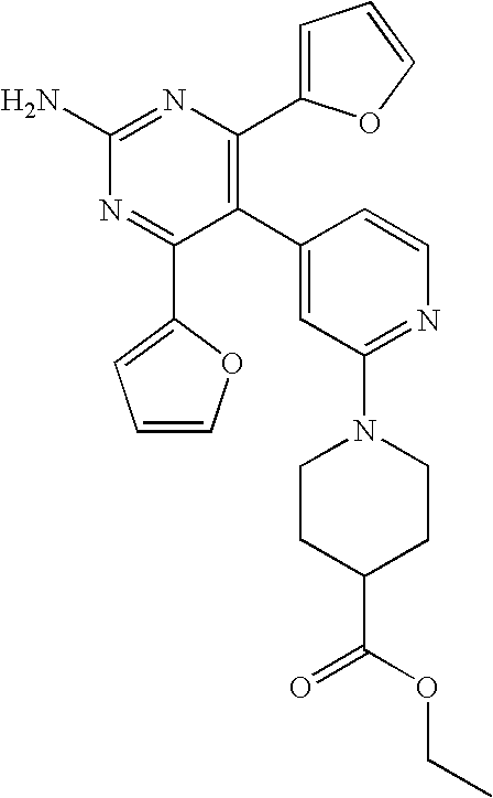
C1(C2=CC(N3CCC(C(OCC)=O)CC3)=NC=C2)=C(C2=CC=CO2)N=C(N)N=C1C1=CC=CO1
